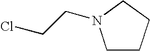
C1CCCN1CCCl
